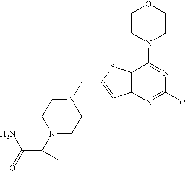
N1(CC2=CC3=C(S2)C(N2CCOCC2)=NC(Cl)=N3)CCN(C(C)(C(=O)N)C)CC1
